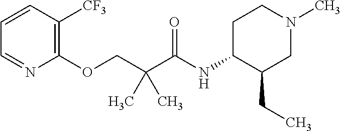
C1(OCC(C(NC2C(CC)CN(C)CC2)=O)(C)C)=C([CF3])C=CC=N1
